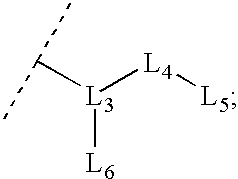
[L4]([L3]([L6])C(C)C)[L5]
